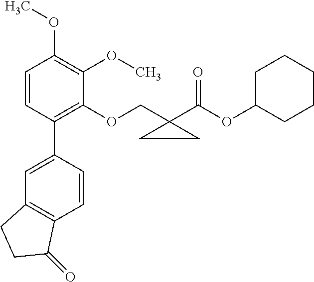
C1=CC(C2=CC3=C(C=C2)C(=O)CC3)=C(OCC2(C(OC3CCCCC3)=O)CC2)C(OC)=C1OC
